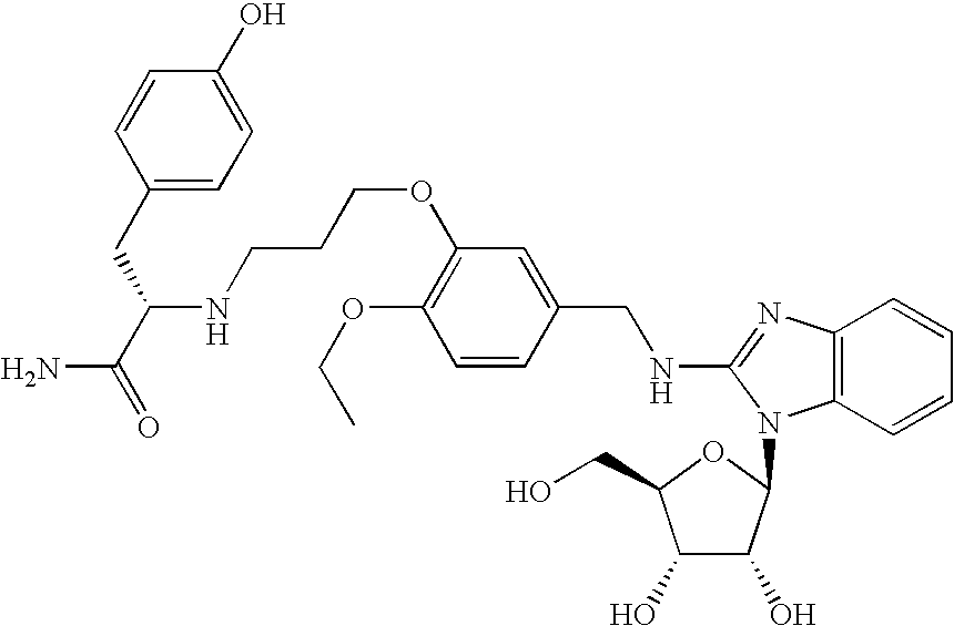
C1(OCC)=C(OCCCNC(C(N)=O)CC2=CC=C(O)C=C2)C=C(CNC2=NC3=C(C=CC=C3)N2C2C(O)C(O)C(CO)O2)C=C1
